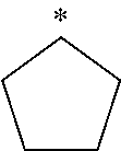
C1CCCC1
